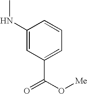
C1(NC)=CC(C(O[Me])=O)=CC=C1
